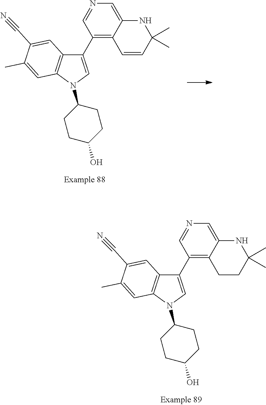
C1(C2=C3C(=CN=C2)NC(C)(C)CC3)=CN(C2CCC(O)CC2)C2=C1C=C(C#N)C(C)=C2.C1(C2=C3C(=CN=C2)NC(C)(C)C=C3)=CN(C2CCC(O)CC2)C2=C1C=C(C#N)C(C)=C2
